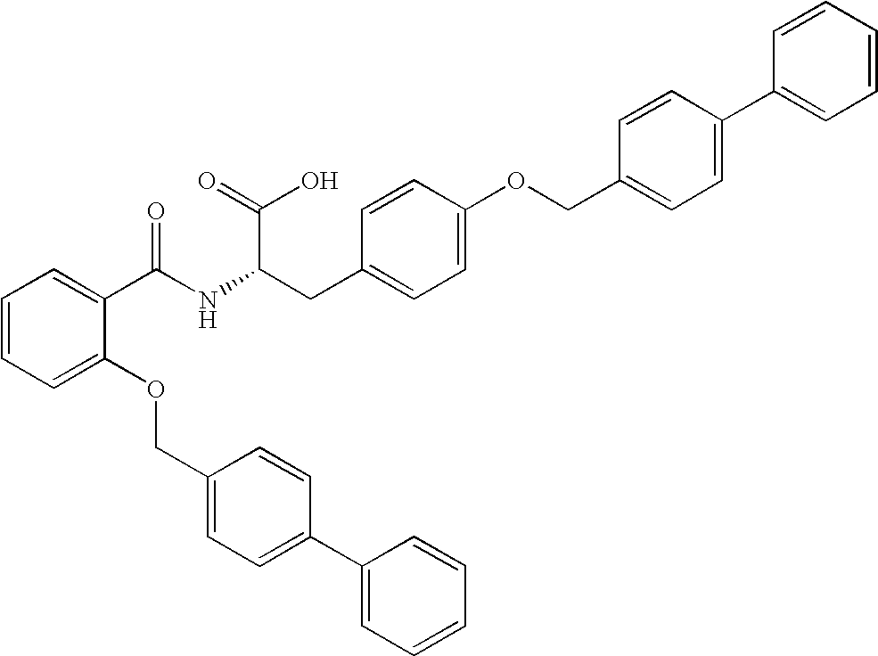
C1=CC=C(OCC2=CC=C(C3=CC=CC=C3)C=C2)C(C(NC(CC2=CC=C(OCC3=CC=C(C4=CC=CC=C4)C=C3)C=C2)C(=O)O)=O)=C1
